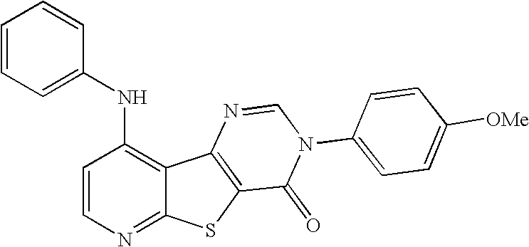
C1(NC2=CC=CC=C2)=C2C(=NC=C1)SC1=C2N=CN(C2=CC=C([OMe])C=C2)C1=O
